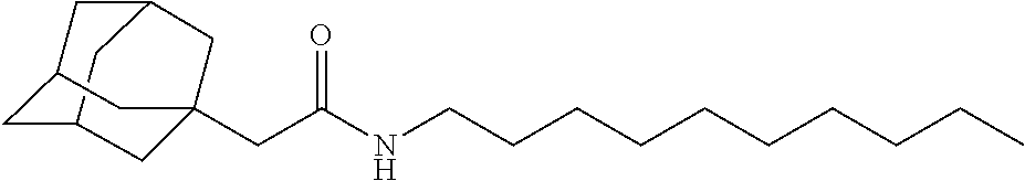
C12CC3CC(C1)CC(CC(NCCCCCCCCCC)=O)(C3)C2
